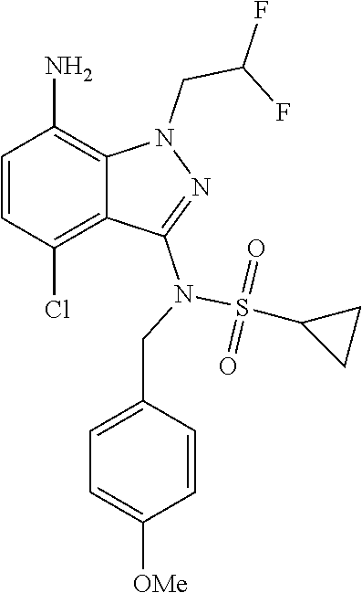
C1=CC(Cl)=C2C(=C1N)N(CC(F)F)N=C2N(CC1=CC=C([OMe])C=C1)S(C1CC1)(=O)=O
